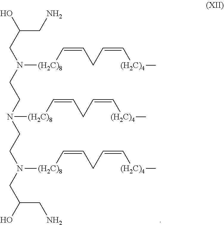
C(CN(CCN(CCN(CC(O)CN)[(H2C)8]C=CCC=C[(H2C)4]C)[(H2C)8]C=CCC=C[(H2C)4]C)[(H2C)8]C=CCC=C[(H2C)4]C)(O)CN
